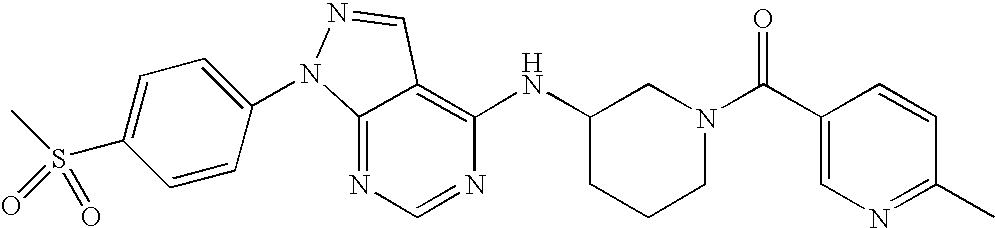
C12=NC=NC(NC3CCCN(C(C4=CN=C(C)C=C4)=O)C3)=C1C=NN2C1=CC=C(S(C)(=O)=O)C=C1
